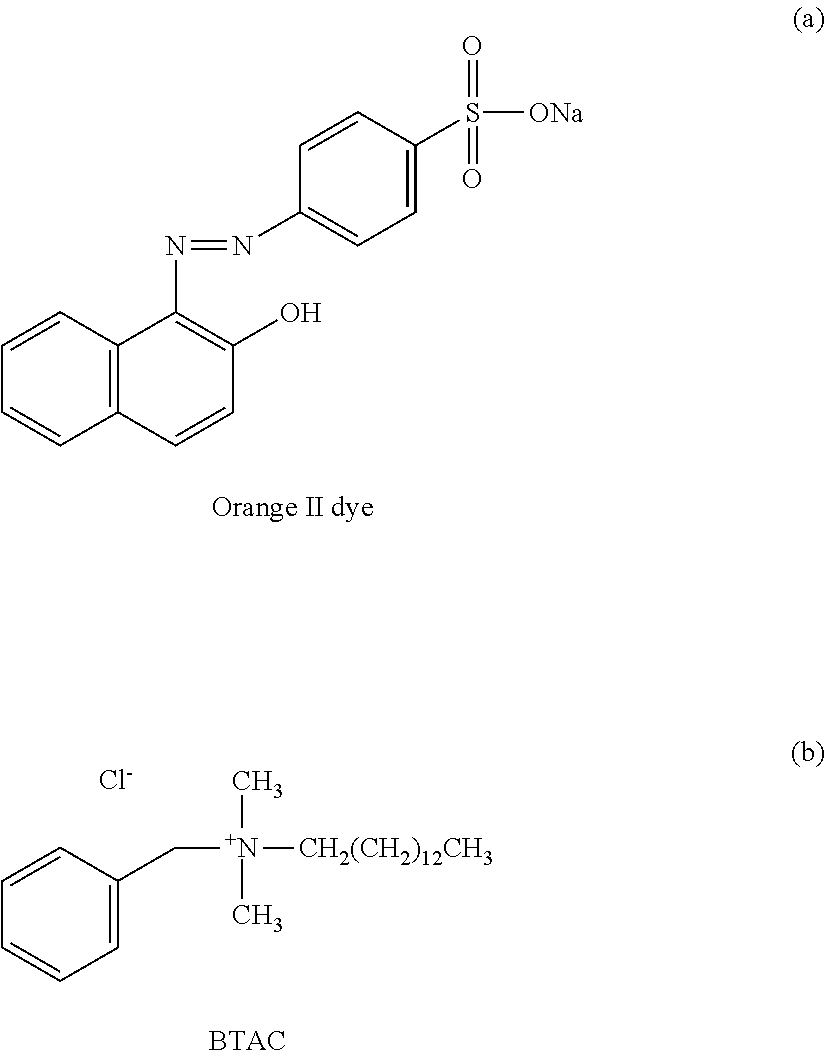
C1=CC(N=NC2=C(O)C=CC3=C2C=CC=C3)=CC=C1S(=O)(=O)[ONa].C1=CC=CC=C1C[N+](C)(C)[CH2(CH2)12CH3].[Cl-]
